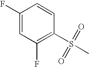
C1=CC(F)=CC(F)=C1S(C)(=O)=O
